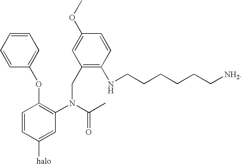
C1=CC=CC(OC2=C(N(C(C)=O)CC3=C(NCCCCCC[NH2])C=CC(OC)=C3)C=C([halo])C=C2)=C1
